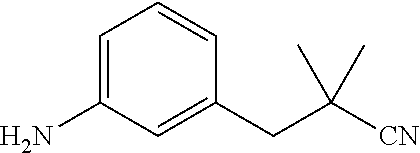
C1=C(N)C=C(CC([CN])(C)C)C=C1
